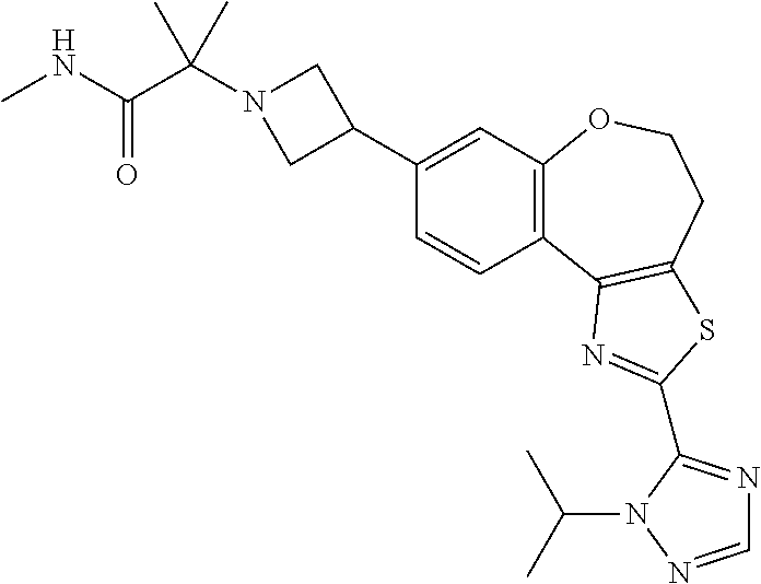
C1=CC2=C(C=C1C1CN(C(C(NC)=O)(C)C)C1)OCCC1=C2N=C(C2=NC=NN2C(C)C)S1
